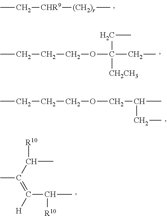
CC[CHR9][(CH2)r]C.CCCCOC(CC)([CH2CH3])CC.CCCCOCC(C)CC.C(C(=C(C(C)[R10])[H])C)(C)[R10]
